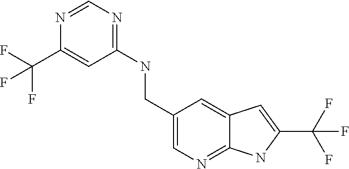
C1(NCC2=CN=C3C(=C2)C=C(C(F)(F)F)N3)=NC=NC(C(F)(F)F)=C1
